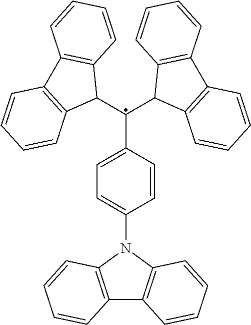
C1(C(C2C3=C(C4=C2C=CC=C4)C=CC=C3)C2C3=C(C4=C2C=CC=C4)C=CC=C3)=CC=C(N2C3=C(C4=C2C=CC=C4)C=CC=C3)C=C1
